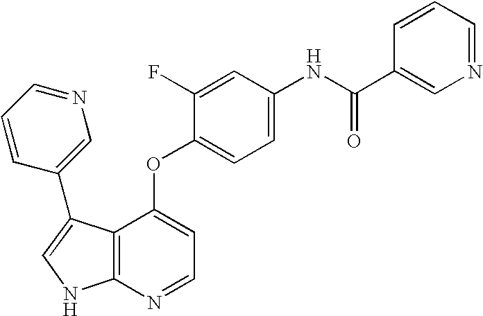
C1=C(F)C(OC2=CC=NC3=C2C(C2=CN=CC=C2)=CN3)=CC=C1NC(C1=CN=CC=C1)=O
